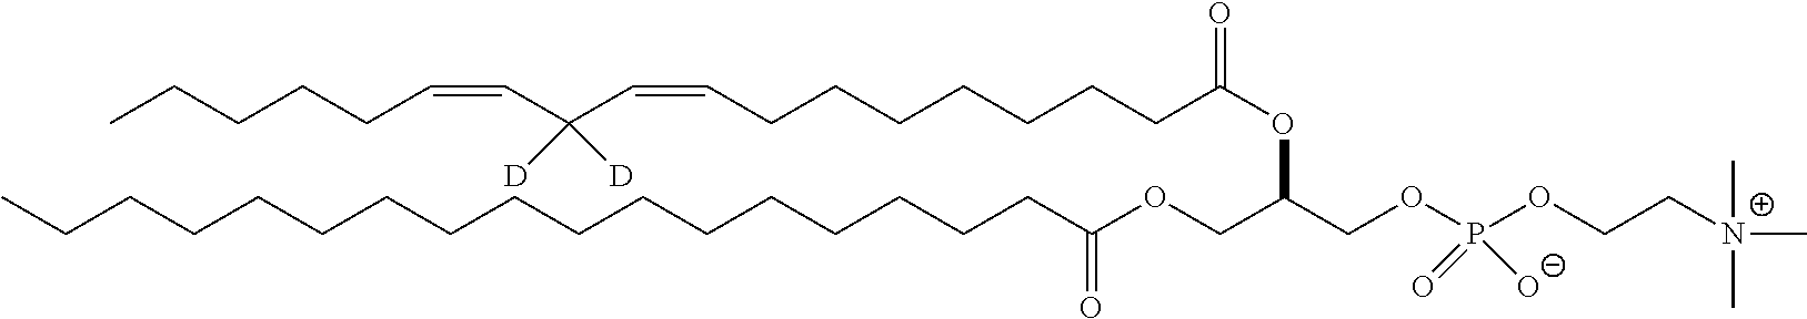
CCCCCCCCCCCCCCCCCC(OCC(COP(OCC[N+](C)(C)C)(=O)[O-])OC(=O)CCCCCCCC=CC(C=CCCCCC)([D])[D])=O
